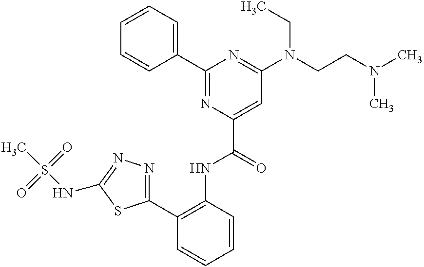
C1=CC=C(C2=NC(C(NC3=C(C4=NN=C(NS(C)(=O)=O)S4)C=CC=C3)=O)=CC(N(CCN(C)C)CC)=N2)C=C1
